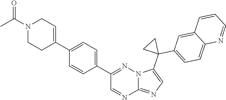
C1(C2=CC=C(C3=CCN(C(C)=O)CC3)C=C2)=NN2C(=NC=C2C2(C3=CC=C4C(=C3)C=CC=N4)CC2)N=C1
